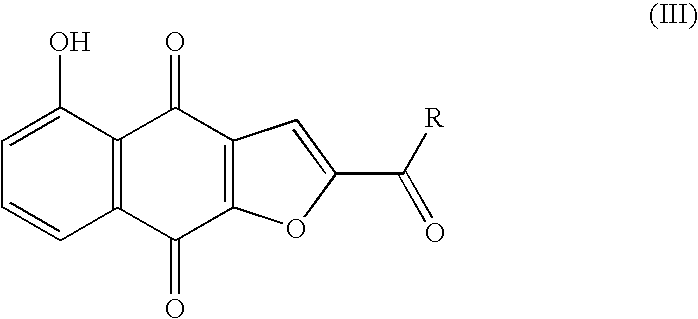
C12=C(C(O)=CC=C1)C(=O)C1=C(C2=O)OC(C([R])=O)=C1
